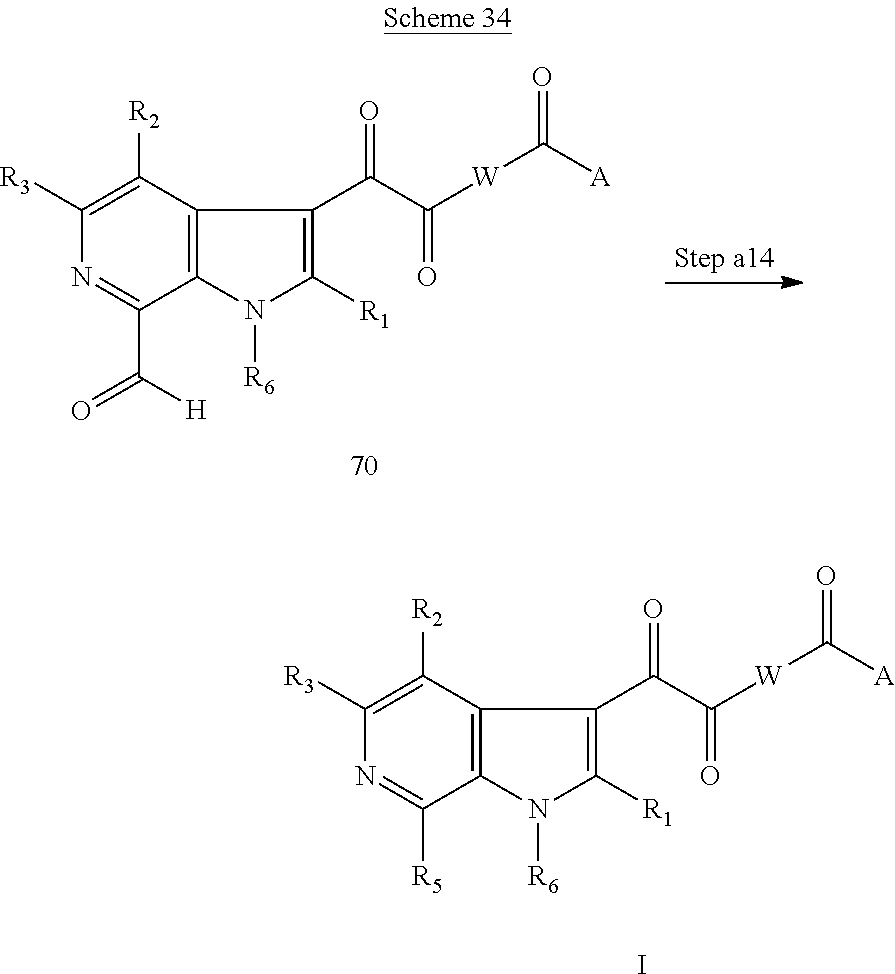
C1([R3])=C([R2])C2=C(C(C(=O)[H])=N1)N([R6])C([R1])=C2C(C(=O)[W]C([A])=O)=O.C1([R3])=C([R2])C2=C(C([R5])=N1)N([R6])C([R1])=C2C(C(=O)[W]C([A])=O)=O.I
